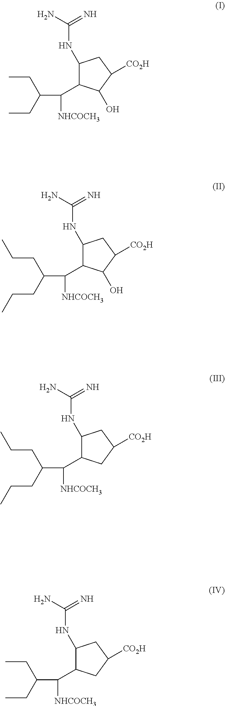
C1(NC(N)=N)C(C(C(CC)CC)[NHCOCH3])C(O)C([CO2H])C1.C1(NC(N)=N)C(C(C(CCC)CCC)[NHCOCH3])C(O)C([CO2H])C1.C1(NC(N)=N)C(C(C(CC)CC)[NHCOCH3])CC([CO2H])C1.C1(NC(N)=N)C(C(C(CCC)CCC)[NHCOCH3])CC([CO2H])C1
